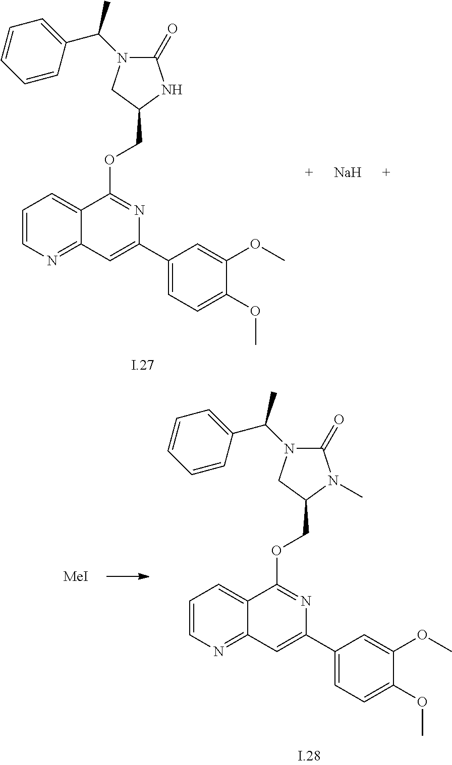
C1=CN=C2C(=C1)C(OCC1CN(C(C3=CC=CC=C3)C)C(=O)N1)=NC(C1=CC=C(OC)C(OC)=C1)=C2.[Na].C1=CN=C2C(=C1)C(OCC1CN(C(C3=CC=CC=C3)C)C(=O)N1C)=NC(C1=CC=C(OC)C(OC)=C1)=C2.[MeI]
